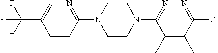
C1=CC(N2CCN(C3=NN=C(Cl)C(C)=C3C)CC2)=NC=C1C(F)(F)F
